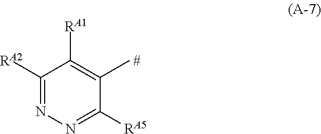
C1([RA2])=NN=C([RA5])C(C)=C1[RA1].[#]
